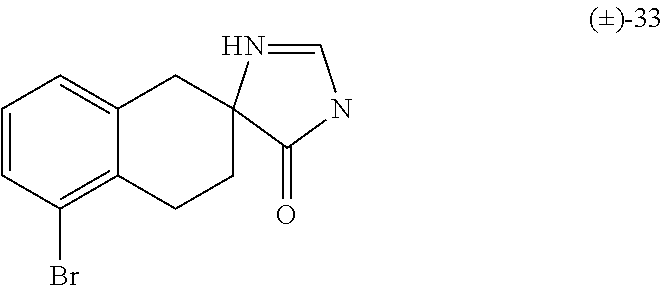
C1=C2C(=C(Br)C=C1)CCC1(C2)N=CNC1=O
